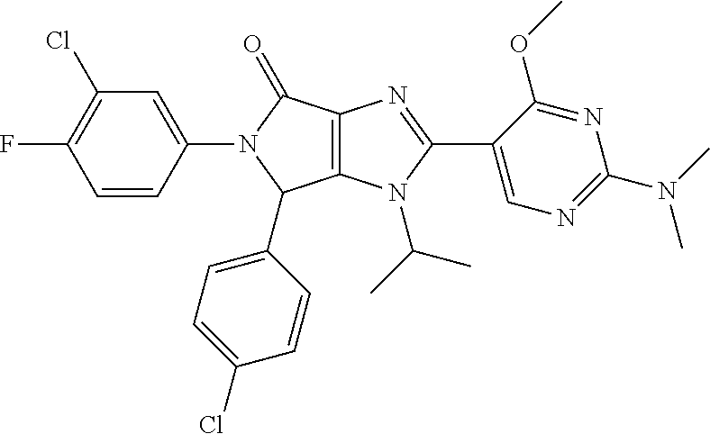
C12=C(N(C(C)C)C(C3=CN=C(N(C)C)N=C3OC)=N1)C(C1=CC=C(Cl)C=C1)N(C1=CC(Cl)=C(F)C=C1)C2=O
